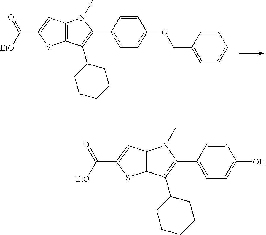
C12=C(C(C3CCCCC3)=C(C3=CC=C(OCC4=CC=CC=C4)C=C3)N1C)SC(C(=O)[EtO])=C2.C12=C(C(C3CCCCC3)=C(C3=CC=C(O)C=C3)N1C)SC(C(=O)[EtO])=C2
